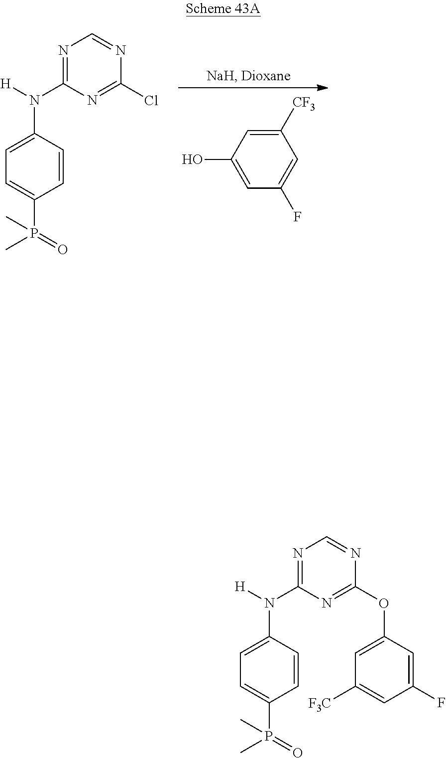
C1([CF3])=CC(O)=CC(F)=C1.C1=C(N([H])C2=NC=NC(Cl)=N2)C=CC(P(C)(=O)C)=C1.C1=C(N([H])C2=NC=NC(OC3=CC([F3C])=CC(F)=C3)=N2)C=CC(P(C)(=O)C)=C1
